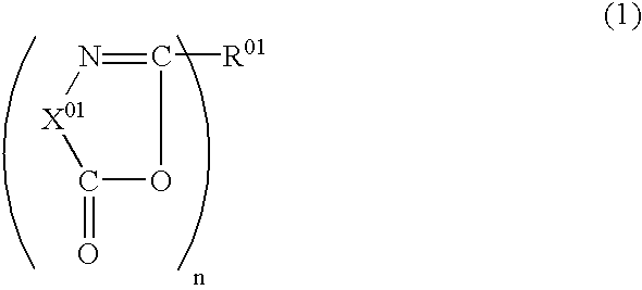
C1(=O)OC([R01])=N[X01]1
